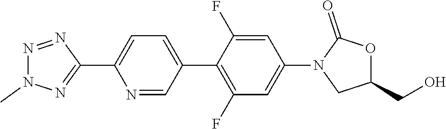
N1=NC(C2=CC=C(C3=C(F)C=C(N4CC(CO)OC4=O)C=C3F)C=N2)=NN1C
